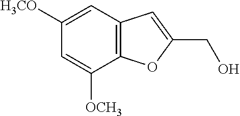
C12=C(C=C([H3CO])C=C1[OCH3])C=C(CO)O2
